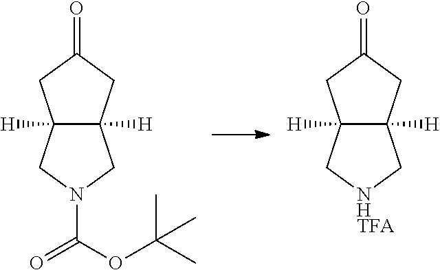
C12([H])C([H])(CN(C(OC(C)(C)C)=O)C1)CC(=O)C2.C12([H])C([H])(C[NHTFA]C1)CC(=O)C2
